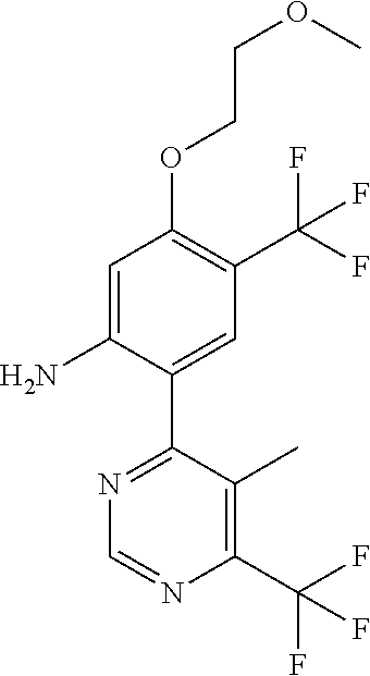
NC1=CC(OCCOC)=C(C(F)(F)F)C=C1C1=NC=NC(C(F)(F)F)=C1C
